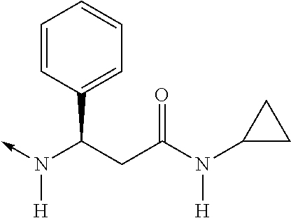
N([H])(C(CC(N(C1CC1)[H])=O)C1=CC=CC=C1)->C
